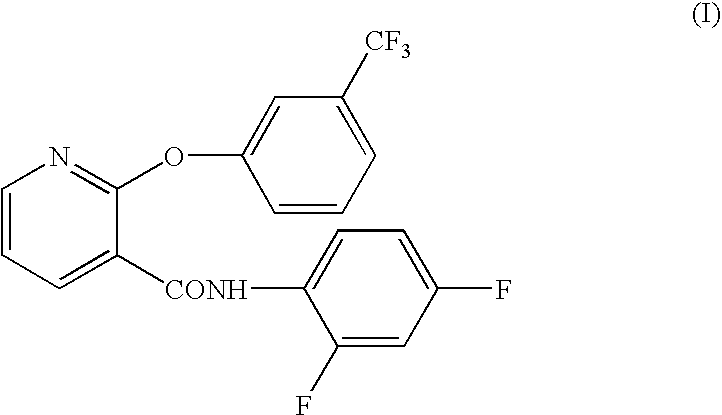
C1=C([CONH]C2=CC=C(F)C=C2F)C(OC2=CC([CF3])=CC=C2)=NC=C1
